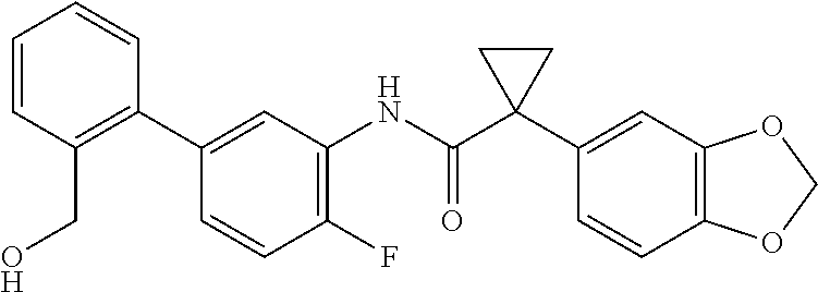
C1(F)=C(NC(C2(C3=CC4=C(C=C3)OCO4)CC2)=O)C=C(C2=C(CO)C=CC=C2)C=C1
